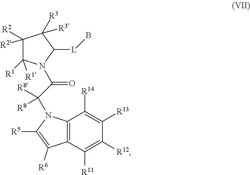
C12=C(C([R11])=C([R12])C([R13])=C1[R14])C([R6])=C([R5])N2C(C(N1C([R1])([R1])C([R2])([R2])C([R3])([R3])C1[L]B)=O)([R8])[R8]
